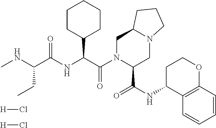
[H]Cl.[H]Cl.C1N(C(C(NC(C(NC)CC)=O)C2CCCCC2)=O)C(C(NC2C3=C(OCC2)C=CC=C3)=O)CN2C1CCC2
